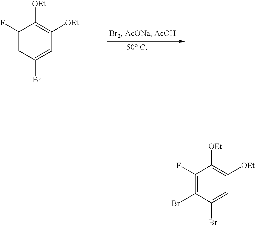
C1(F)=CC(Br)=CC([OEt])=C1[OEt].C1(F)=C(Br)C(Br)=CC([OEt])=C1[OEt]
